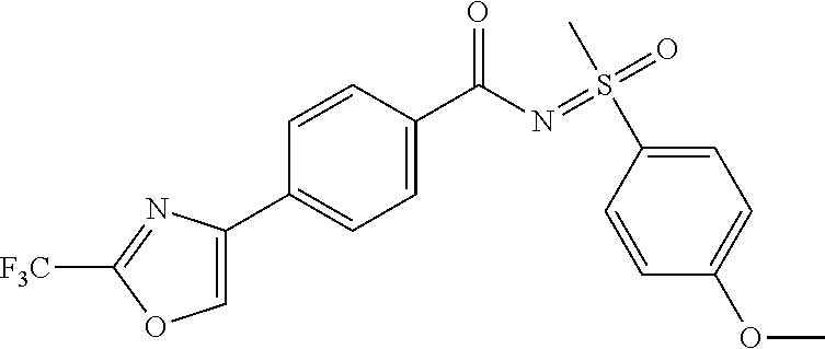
C1=C(C2=CC=C(C(N=S(=O)(C)C3=CC=C(OC)C=C3)=O)C=C2)N=C([F3C])O1
